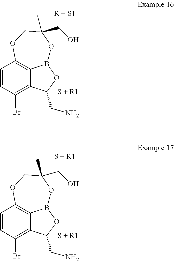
C1=CC(Br)=C2C3=C1OCC(C)(CO)OB3OC2CN.C1=CC(Br)=C2C3=C1OCC(C)(CO)OB3OC2CN
